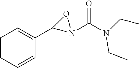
C1=CC=CC(C2N(C(N(CC)CC)=O)O2)=C1
